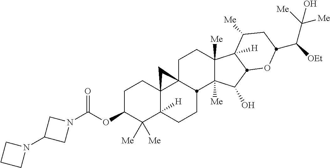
C1C(OC(N2CC(N3CCC3)C2)=O)C([Me])([Me])C2([H])C3(C1)C1(CCC4([Me])C([Me])(C(O)C5C4([H])C([Me])CC(C([OEt])C([Me])([Me])O)O5)C1CC2)C3
